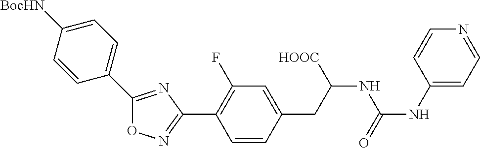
O1N=C(C2=C(F)C=C(CC(NC(NC3=CC=NC=C3)=O)[HOOC])C=C2)N=C1C1=CC=C([BocHN])C=C1
